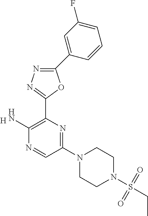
[H].C1(C2=CC(F)=CC=C2)=NN=C(C2=C(N)N=CC(N3CCN(S(CC)(=O)=O)CC3)=N2)O1
